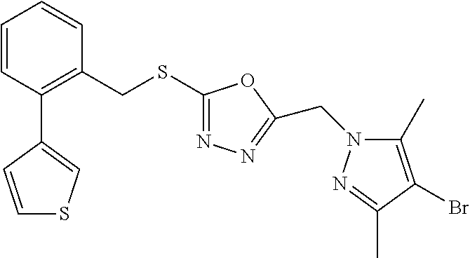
C1=CC(C2=CSC=C2)=C(CSC2=NN=C(CN3C(C)=C(Br)C(C)=N3)O2)C=C1
